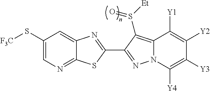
C12=NC=C(S[F3C])C=C1N=C(C1=NN3C(=C1S([Et])=O)C([Y1])=C([Y2])C([Y3])=C3[Y4])S2
